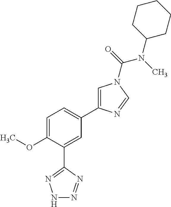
C1=C(OC)C(C2=NNN=N2)=CC(C2=CN(C(=O)N(C)C3CCCCC3)C=N2)=C1
